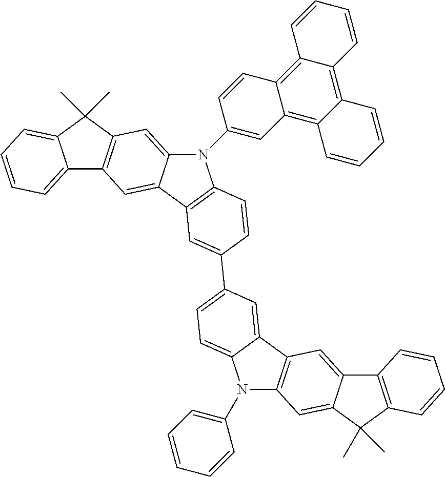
C12=CC=CC=C1C(C)(C)C1=C2C=C2C(=C1)N(C1=CC3=C4C(=C5C(=C3C=C1)C=CC=C5)C=CC=C4)C1=C2C=C(C2=CC=C3C(=C2)C2=C(N3C3=CC=CC=C3)C=C3C(=C2)C2=C(C3(C)C)C=CC=C2)C=C1
